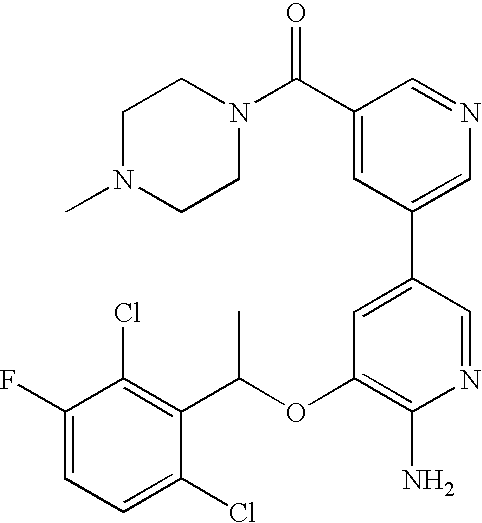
C1(F)=CC=C(Cl)C(C(OC2=C(N)N=CC(C3=CN=CC(C(N4CCN(C)CC4)=O)=C3)=C2)C)=C1Cl
